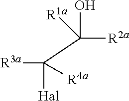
[R3a]C([Hal])(C([R2a])(O)[R1a])[R4a]
